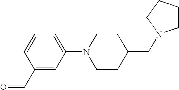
C1(C=O)=CC(N2CCC(CN3CCCC3)CC2)=CC=C1
